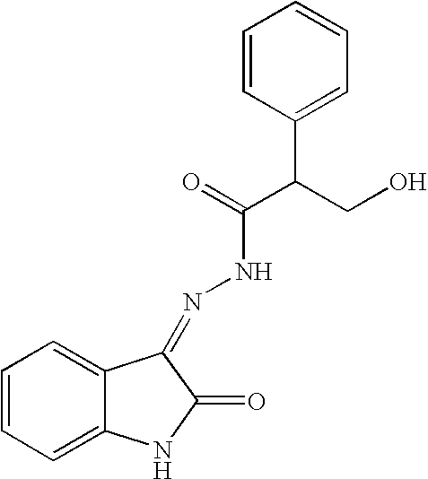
C1=CC=C2C(=C1)C(=NNC(C(C1=CC=CC=C1)CO)=O)C(=O)N2
